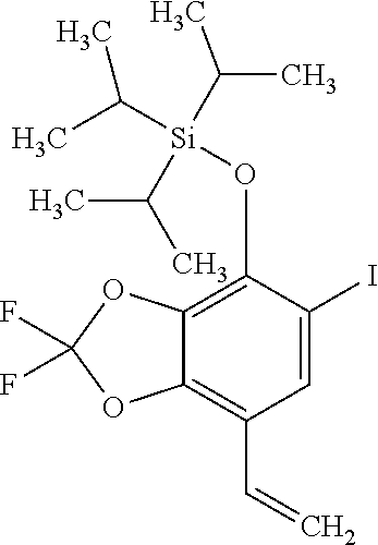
C12=C(O[Si](C(C)C)(C(C)C)C(C)C)C(I)=CC(C=C)=C1OC(F)(F)O2
